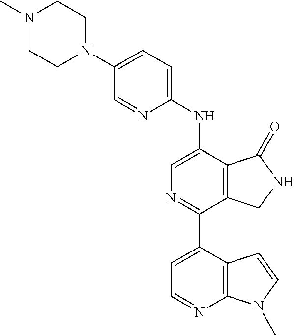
N1(C)CCN(C2=CC=C(NC3=CN=C(C4=CC=NC5=C4C=CN5C)C4=C3C(=O)NC4)N=C2)CC1
